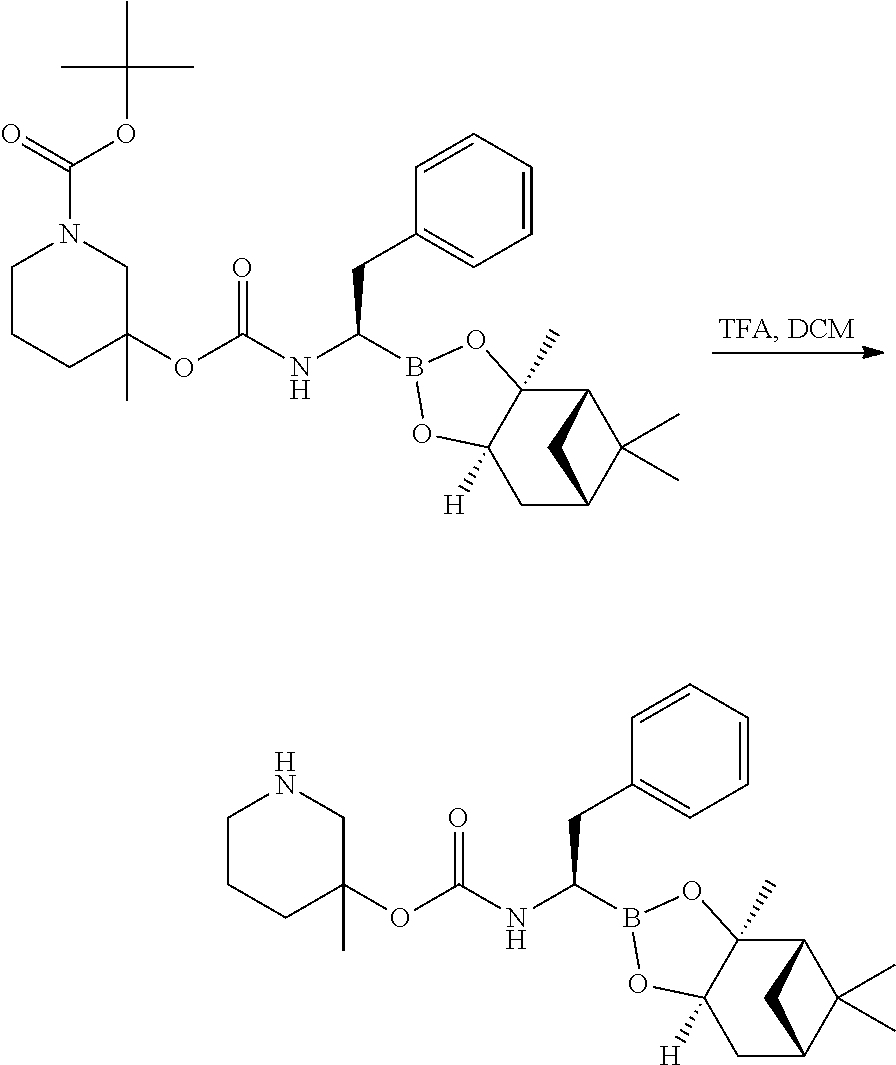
C(B1OC2([H])C(C)(O1)C1C(C)(C)C(C2)C1)(CC1=CC=CC=C1)NC(OC1(C)CCCN(C(=O)OC(C)(C)C)C1)=O.C(B1OC2([H])C(C)(O1)C1C(C)(C)C(C2)C1)(CC1=CC=CC=C1)NC(OC1(C)CCCNC1)=O
